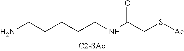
N(C(CS[Ac])=O)CCCCCN
